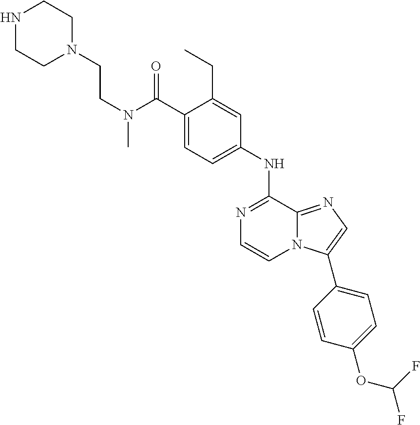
C1(C(N(CCN2CCNCC2)C)=O)=CC=C(NC2=NC=CN3C2=NC=C3C2=CC=C(OC(F)F)C=C2)C=C1CC
